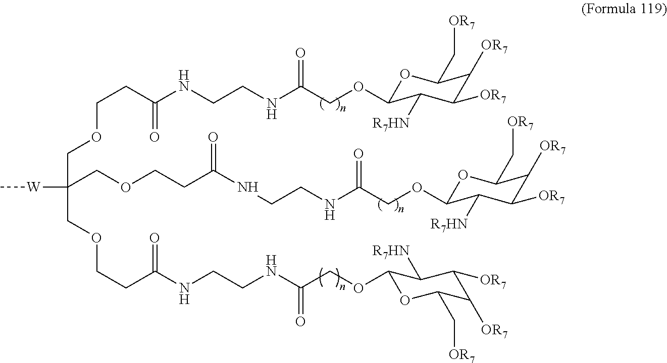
C(COCCC(NCCNC(COC1OC(C[OR7])C([OR7])C([OR7])C1[R7HN])=O)=O)(COCCC(=O)NCCNC(=O)COC1OC(C[OR7])C([OR7])C([OR7])C1[R7HN])(COCCC(NCCNC(=O)COC1OC(C[OR7])C([OR7])C([OR7])C1[R7HN])=O)[W]C
